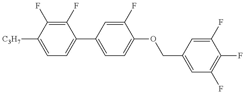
C1=C([C3H7])C(F)=C(F)C(C2=CC=C(OCC3=CC(F)=C(F)C(F)=C3)C(F)=C2)=C1
